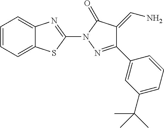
C12=CC=CC=C1SC(N1N=C(C3=CC(C(C)(C)C)=CC=C3)C(=CN)C1=O)=N2
